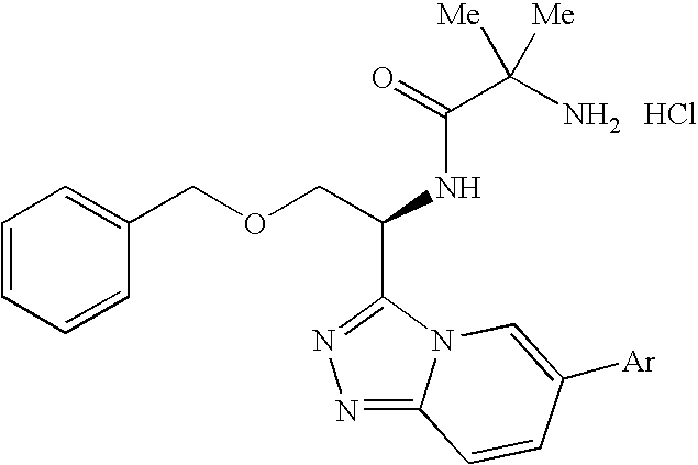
N1=C2N(C(C(COCC3=CC=CC=C3)NC(C(N)([Me])[Me])=O)=N1)C=C([Ar])C=C2.Cl
